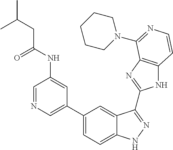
C1(C2=CN=CC(NC(=O)CC(C)C)=C2)=CC=C2C(=C1)C(C1=NC3=C(N1)C=CN=C3N1CCCCC1)=NN2
